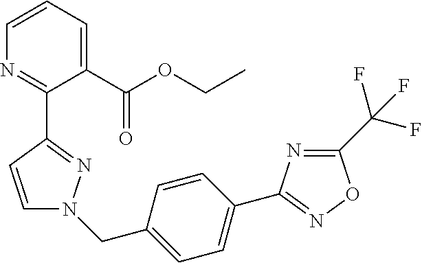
C1(C(OCC)=O)=CC=CN=C1C1=NN(CC2=CC=C(C3=NOC(C(F)(F)F)=N3)C=C2)C=C1
